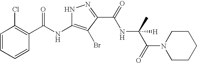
C1=CC=CC(C(NC2=C(Br)C(C(NC(C)(C(N3CCCCC3)=O)[H])=O)=NN2)=O)=C1Cl
